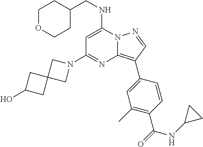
N12C(=C(C3=CC(C)=C(C(=O)NC4CC4)C=C3)C=N1)N=C(N1CC3(C1)CC(O)C3)C=C2NCC1CCOCC1
